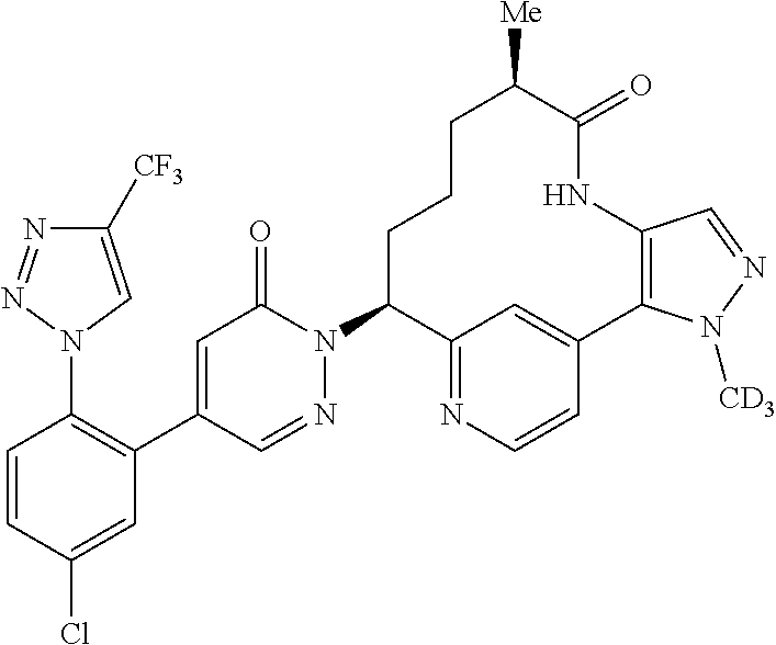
C1=CC(Cl)=CC(C2=CC(=O)N(C3C4=NC=CC(=C4)C4=C(NC(=O)C([Me])CCC3)C=NN4[CD3])N=C2)=C1N1C=C([CF3])N=N1
